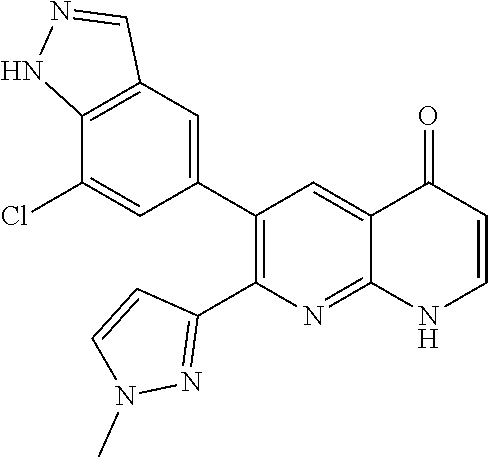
C12=C(C=C(C3=C(C4=NN(C)C=C4)N=C4C(=C3)C(=O)C=CN4)C=C1Cl)C=NN2
